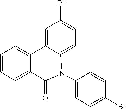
C1=CC=C2C(=C1)C1=CC(Br)=CC=C1N(C1=CC=C(Br)C=C1)C2=O
